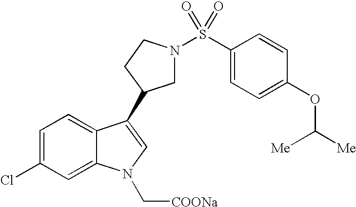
C1(Cl)=CC=C2C(=C1)N(C[COONa])C=C2C1CN(S(C2=CC=C(OC([Me])[Me])C=C2)(=O)=O)CC1
